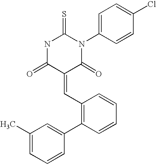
N1C(=O)C(=CC2=C(C3=CC(C)=CC=C3)C=CC=C2)C(=O)N(C2=CC=C(Cl)C=C2)C1=S
